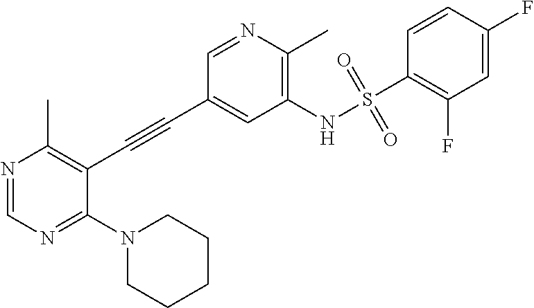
N1=CN=C(N2CCCCC2)C(C#CC2=CC(NS(C3=C(F)C=C(F)C=C3)(=O)=O)=C(C)N=C2)=C1C
